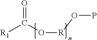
O=C(O[R]OP)[R1]
